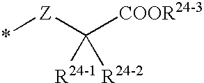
*[Z]C([COOR24-3])([R24-1])[R24-2]
